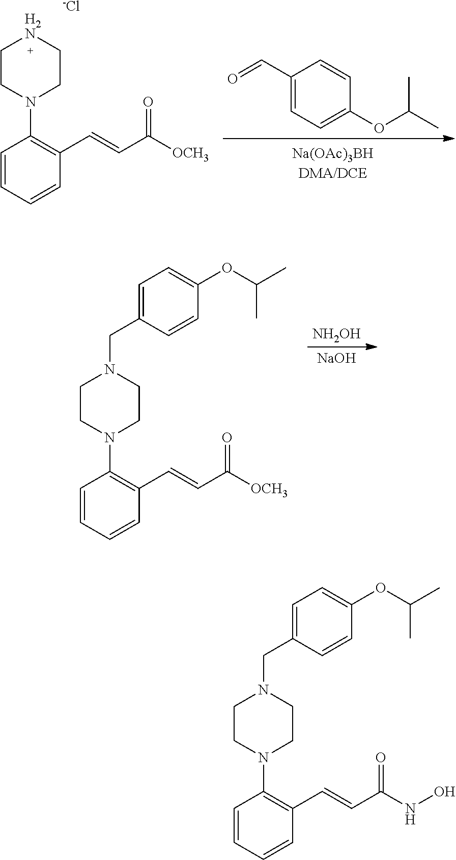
[NH2OH].[NaOH].C1=CC=CC(C=CC([OCH3])=O)=C1N1CCN(CC2=CC=C(OC(C)C)C=C2)CC1.C1=CC=CC(C=CC([OCH3])=O)=C1N1CC[H2N]CC1.[-Cl].O=CC1=CC=C(OC(C)C)C=C1.C1=CC=CC(C=CC(NO)=O)=C1N1CCN(CC2=CC=C(OC(C)C)C=C2)CC1
